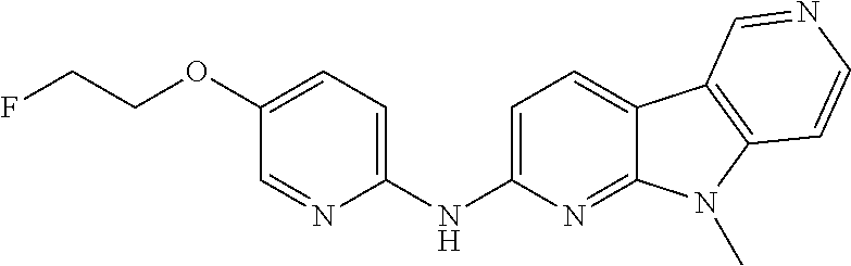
N(C1=CC=C2C(=N1)N(C)C1=C2C=NC=C1)C1=CC=C(OCCF)C=N1
